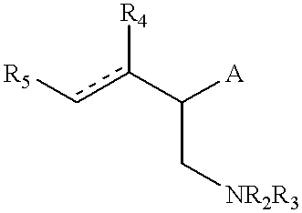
[R5]cc(C([A])C[NR2R3])[R4]
